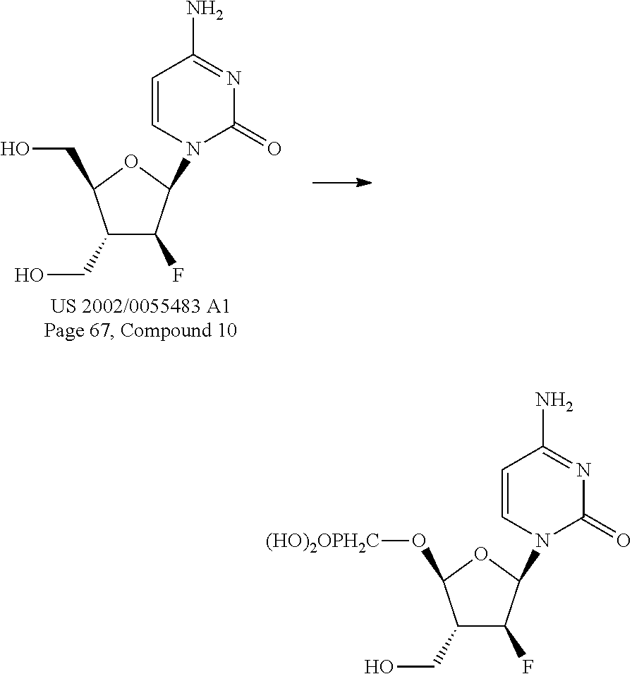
C1(CO)C(F)C(N2C(=O)N=C(N)C=C2)OC1CO.C1(CO)C(F)C(N2C(=O)N=C(N)C=C2)OC1O[(HO)2OPH2C]
